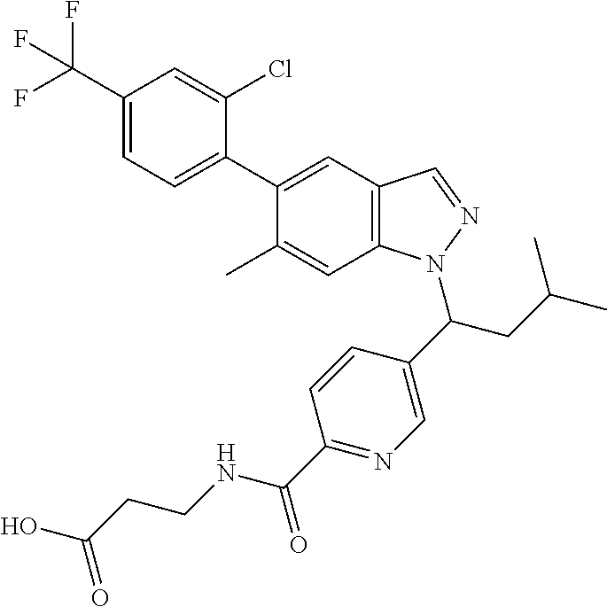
C1(C(F)(F)F)=CC=C(C2=CC3=C(C=C2C)N(C(CC(C)C)C2=CN=C(C(=O)NCCC(O)=O)C=C2)N=C3)C(Cl)=C1
